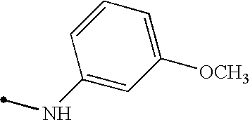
C1=CC(NC)=CC([OCH3])=C1
